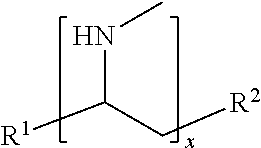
C(C[R2])(NC)[R1]
